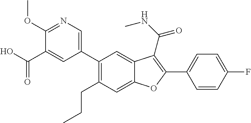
C1(CCC)=C(C2=CN=C(OC)C(C(O)=O)=C2)C=C2C(=C1)OC(C1=CC=C(F)C=C1)=C2C(NC)=O
